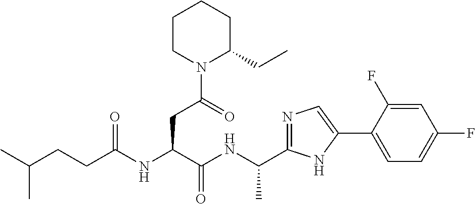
C(NC(C(NC(CCC(C)C)=O)CC(N1C(CC)CCCC1)=O)=O)(C)C1=NC=C(C2=CC=C(F)C=C2F)N1
